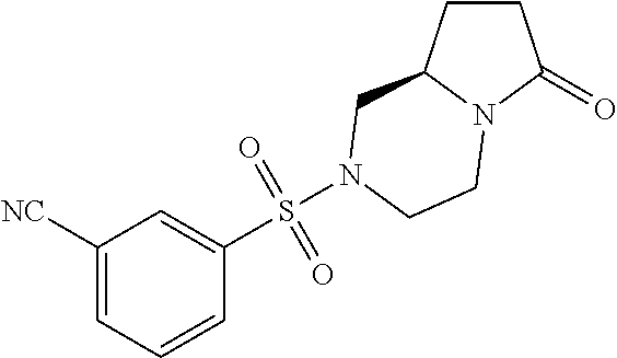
C1CC2N(C1=O)CCN(S(C1=CC([NC])=CC=C1)(=O)=O)C2
